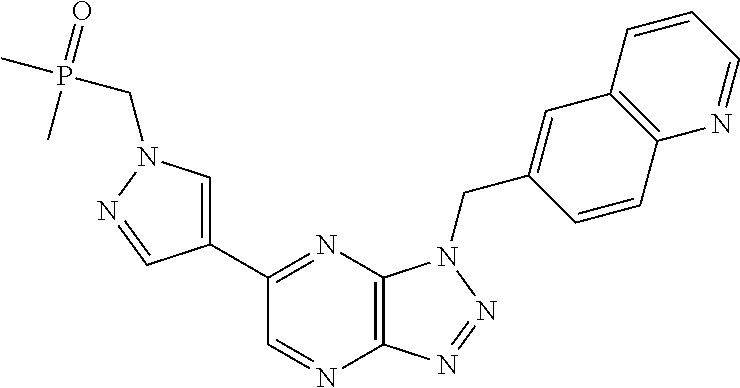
C12=C(N=C(C3=CN(CP(C)(=O)C)N=C3)C=N1)N(CC1=CC3=C(C=C1)N=CC=C3)N=N2
